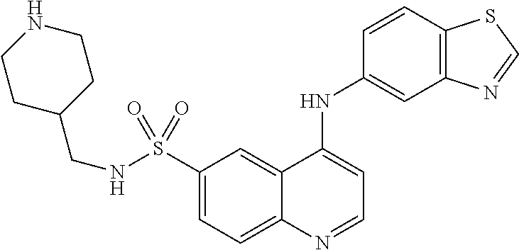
N(S(C1=CC=C2C(=C1)C(NC1=CC3=C(C=C1)SC=N3)=CC=N2)(=O)=O)CC1CCNCC1
